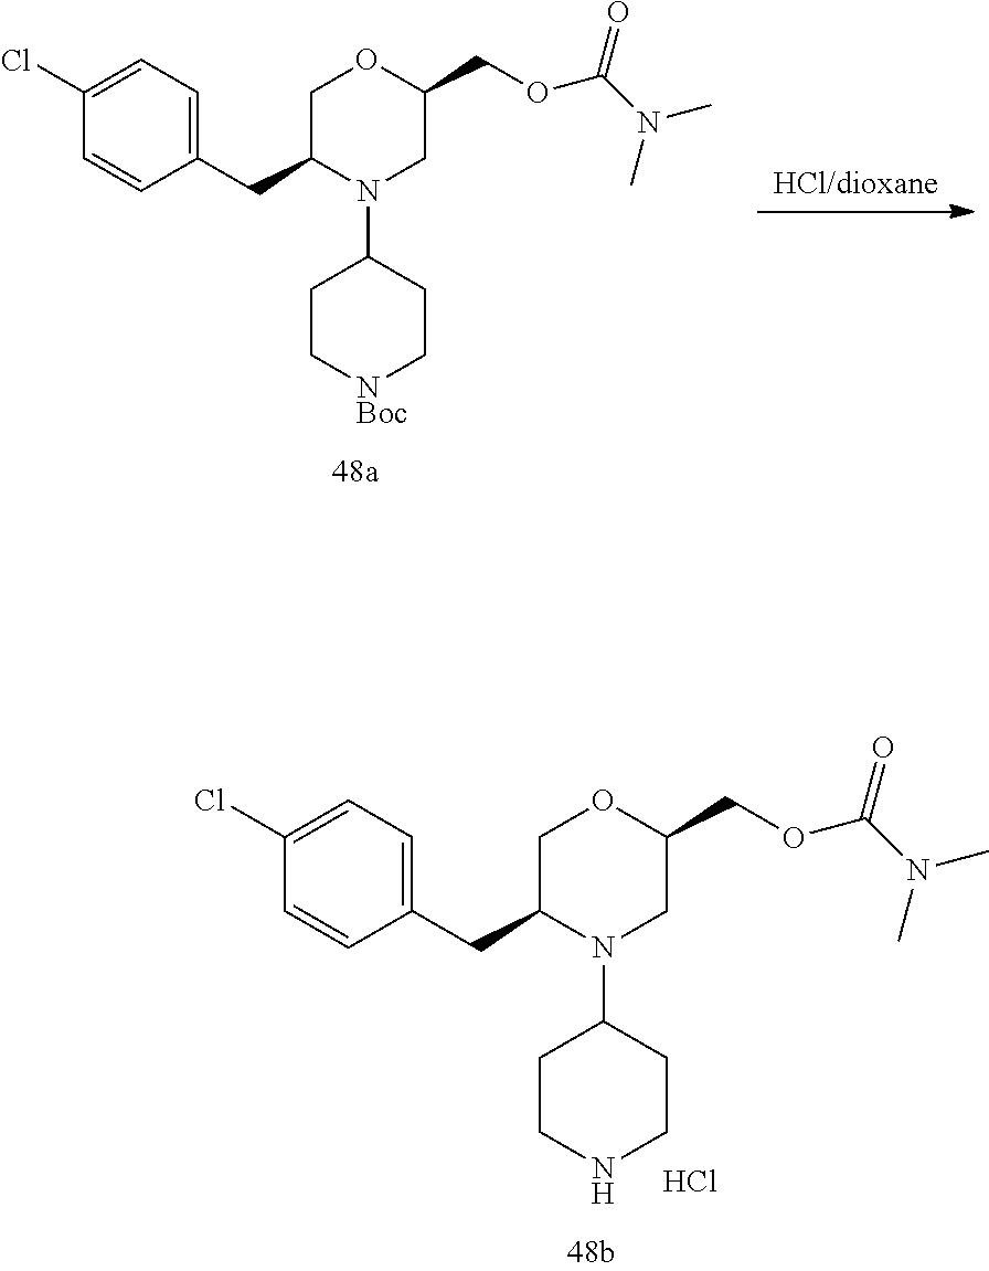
C1(CC2N(C3CC[NBoc]CC3)CC(COC(N(C)C)=O)OC2)=CC=C(Cl)C=C1.C1(CC2N(C3CCNCC3)CC(COC(N(C)C)=O)OC2)=CC=C(Cl)C=C1.Cl
